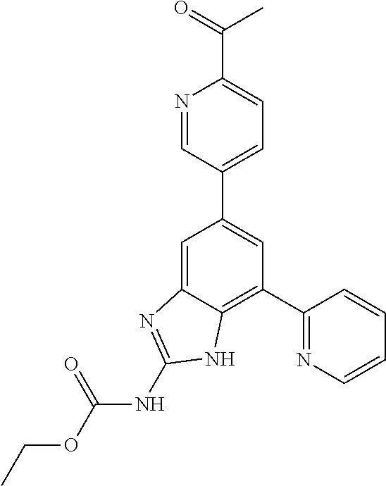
C1(C2=NC=CC=C2)=C2C(=CC(C3=CC=C(C(=O)C)N=C3)=C1)N=C(NC(OCC)=O)N2
